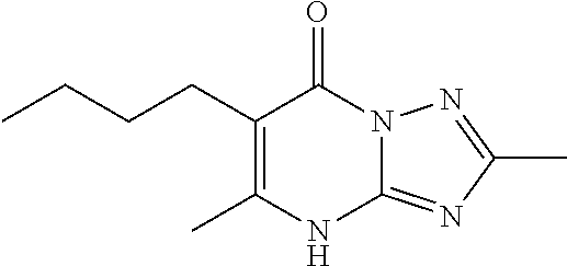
CC1=C(CCCC)C(=O)N2C(=NC(C)=N2)N1
